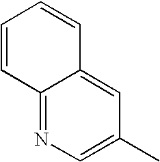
C1=CC2=NC=C(C)C=C2C=C1
